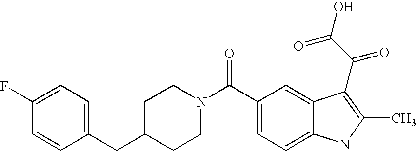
C1(F)=CC=C(CC2CCN(C(C3=CC=C4C(=C3)C(C(C(=O)O)=O)=C(C)N4)=O)CC2)C=C1
